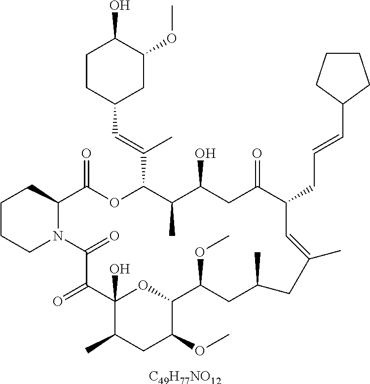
[C49H77NO12].C1CCN2C(C1)C(=O)OC(C(=CC1CC(OC)C(O)CC1)C)C(C)C(O)CC(=O)C(CC=CC1CCCC1)C=C(C)CC(C)CC(OC)C1OC(O)(C(=O)C2=O)C(C)CC1OC
